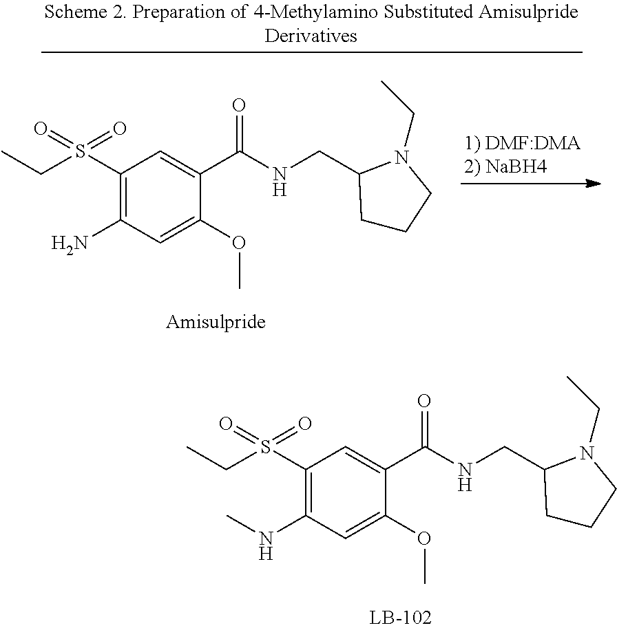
C1(S(CC)(=O)=O)=C(NC)C=C(OC)C(C(NCC2CCCN2CC)=O)=C1.C1(S(CC)(=O)=O)=C(N)C=C(OC)C(C(NCC2CCCN2CC)=O)=C1
